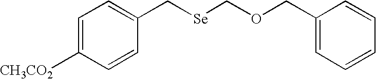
C1=C([CH3CO2])C=CC(C[Se]COCC2=CC=CC=C2)=C1
